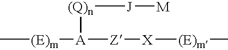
C[(E)m][A]([(Q)n][J][M])[Z][X][(E)m]C
